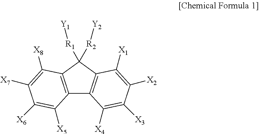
C12=C(C([R2][Y2])([R1][Y1])C3=C1C([X4])=C([X3])C([X2])=C3[X1])C([X8])=C([X7])C([X6])=C2[X5]
